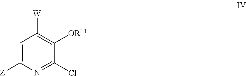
C1=C([Z])N=C(Cl)C([OR11])=C1[W]
